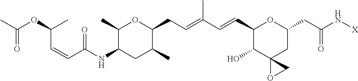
C1(C)C(NC(C=CC(OC(C)=O)C)=O)CC(C)C(CC=C(C=CC2C(O)C3(CC(CC(N[X])=O)O2)OC3)C)O1
